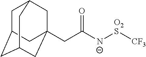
C1C2CC3CC(CC([N-][O2S][CF3])=O)(CC1C3)C2
